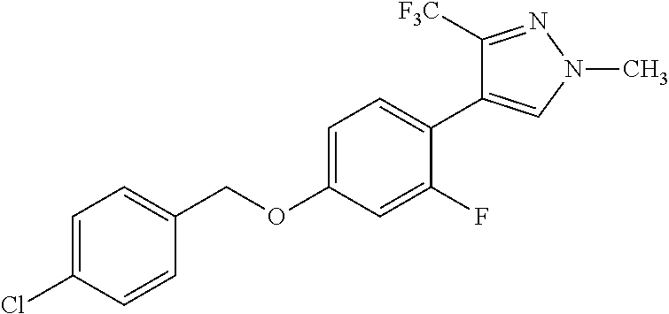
C1(OCC2=CC=C(Cl)C=C2)=CC=C(C2=CN(C)N=C2[F3C])C(F)=C1
